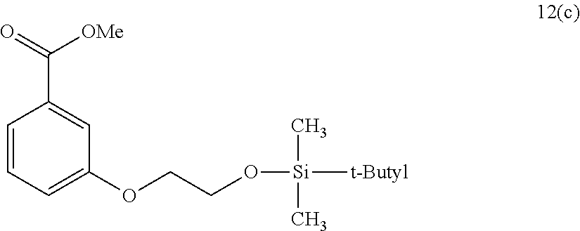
C1(C([OMe])=O)=CC(OCCO[Si](C)(C)[t-Butyl])=CC=C1
